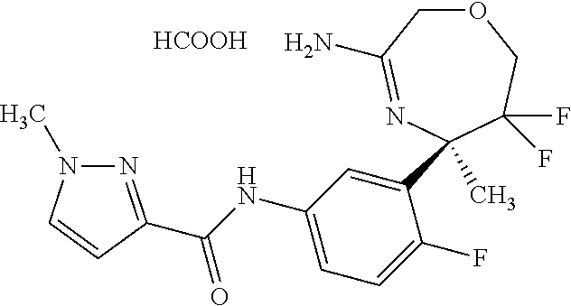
[HCOOH].O1CC(N)=NC(C2=CC(NC(=O)C3=NN(C)C=C3)=CC=C2F)(C)C(F)(F)C1
